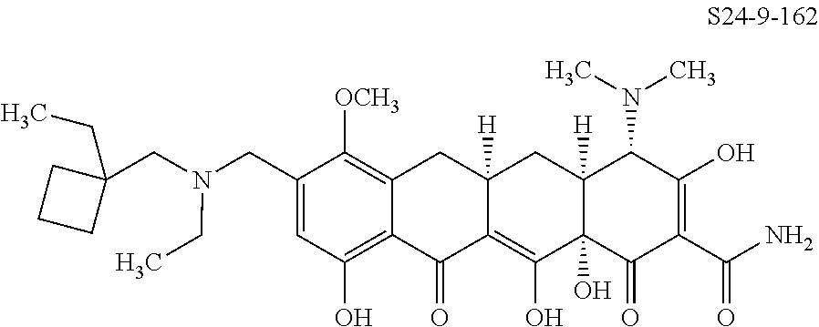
N(CC1=CC(O)=C2C(=C1[OCH3])CC1([H])C(=C(O)C3(O)C([H])(C1)C(N(C)C)C(O)=C(C(N)=O)C3=O)C2=O)(CC)CC1(CC)CCC1
